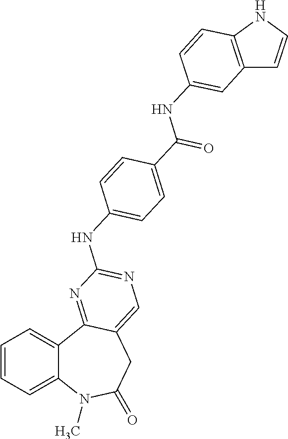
C1=CC=C2C(=C1)C1=NC(NC3=CC=C(C(NC4=CC5=C(NC=C5)C=C4)=O)C=C3)=NC=C1CC(=O)N2C
